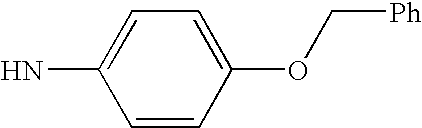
C1=CC(OC[Ph])=CC=C1N
